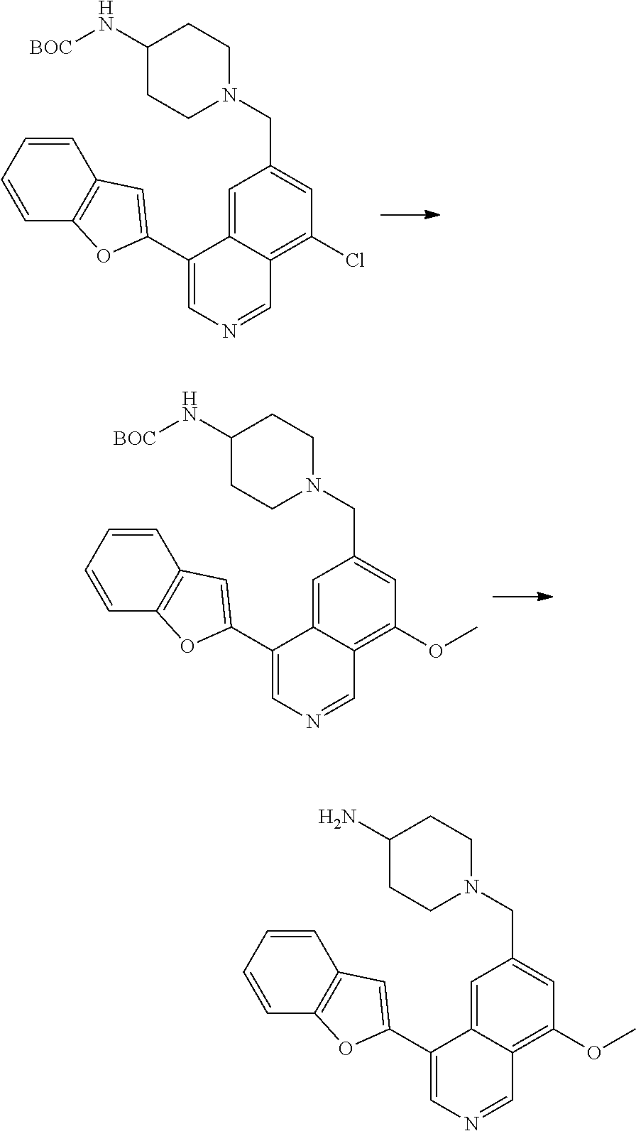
C1=C2C(=C(Cl)C=C1CN1CCC(N[BOC])CC1)C=NC=C2C1=CC2=C(C=CC=C2)O1.C1=C2C(=C(OC)C=C1CN1CCC(N[BOC])CC1)C=NC=C2C1=CC2=C(C=CC=C2)O1.C1=C2C(=C(OC)C=C1CN1CCC(N)CC1)C=NC=C2C1=CC2=C(C=CC=C2)O1
